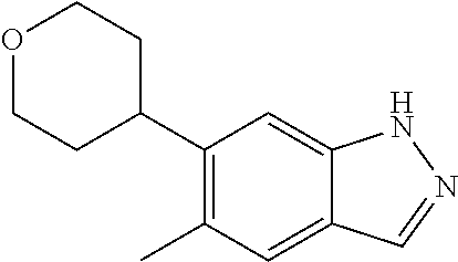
C1(C2CCOCC2)=C(C)C=C2C(=C1)NN=C2
